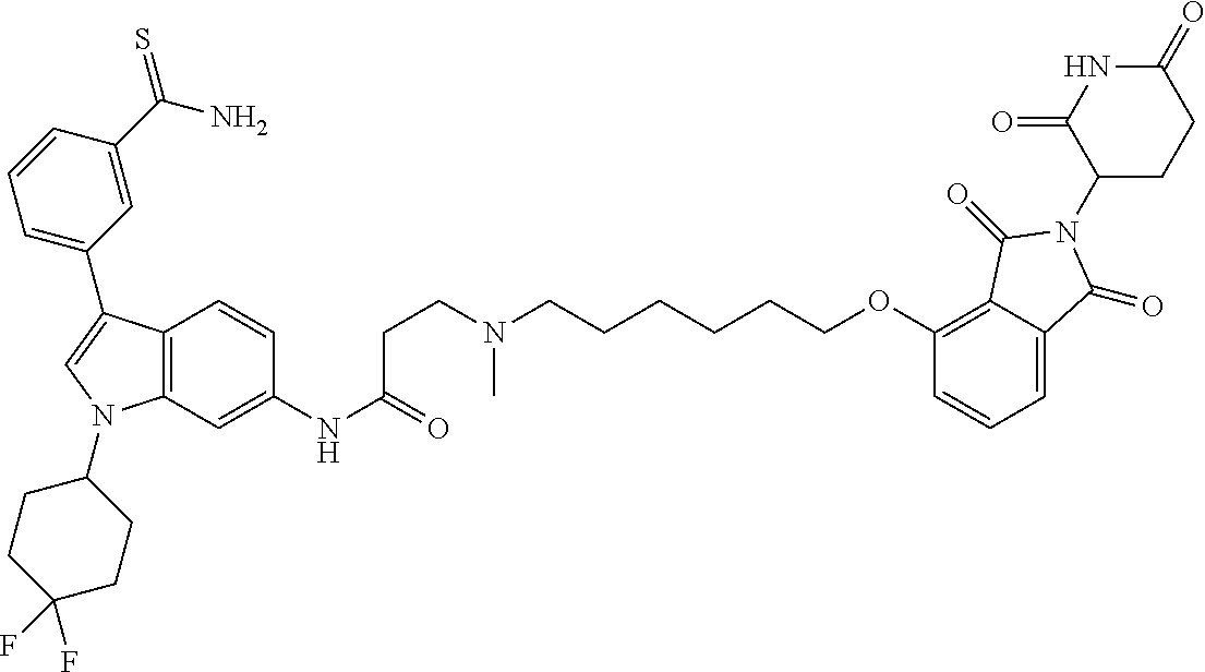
C12=C(C=C(NC(=O)CCN(CCCCCCOC3=C4C(=CC=C3)C(=O)N(C3CCC(=O)NC3=O)C4=O)C)C=C1)N(C1CCC(F)(F)CC1)C=C2C1=CC=CC(C(N)=S)=C1
